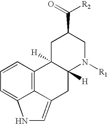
C12=C3C(=CNC3=CC=C1)CC1([H])C2([H])CC(C(=O)[R2])CN1[R1]
